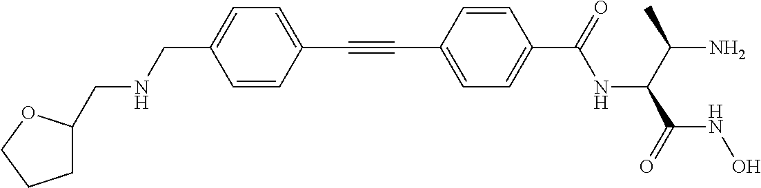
C(C1=CC=C(C(=O)NC(C(C)N)C(=O)NO)C=C1)#CC1=CC=C(CNCC2CCCO2)C=C1
